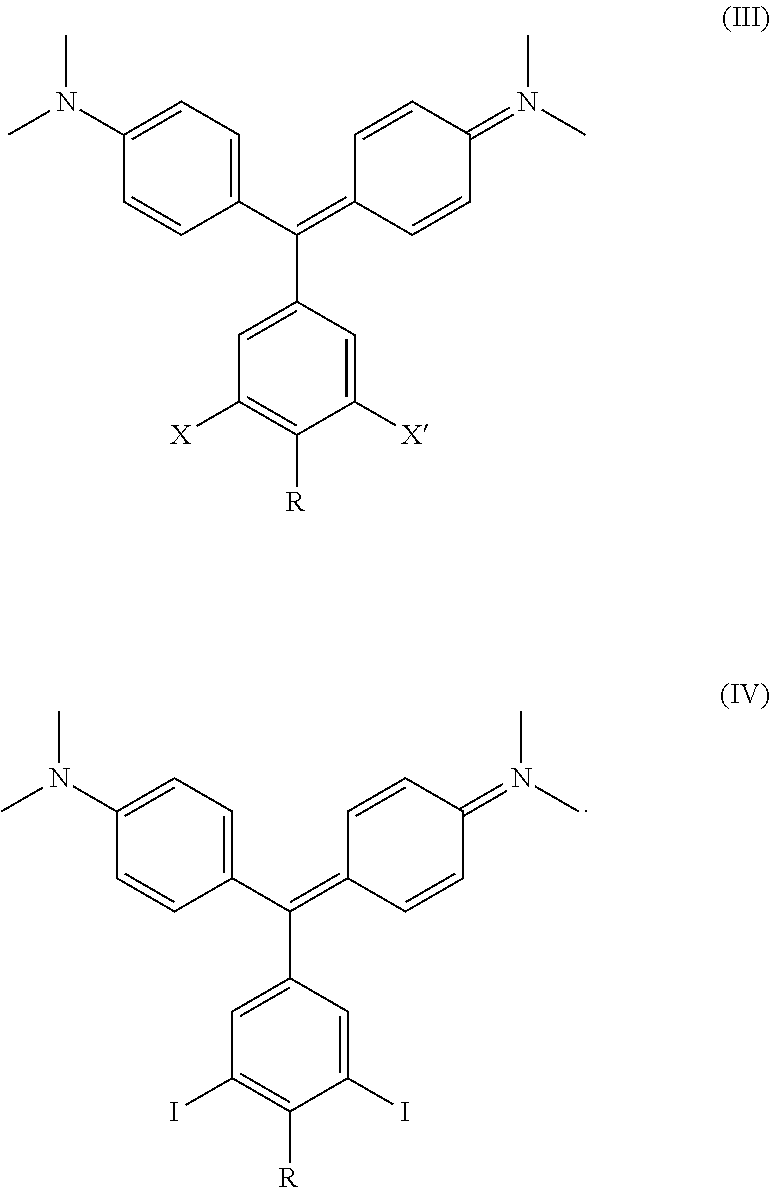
C(C1=CC(I)=C([R])C(I)=C1)(=C1C=CC(=N(C)C)C=C1)C1=CC=C(N(C)C)C=C1.C(C1=CC([X])=C([R])C([X])=C1)(=C1C=CC(=N(C)C)C=C1)C1=CC=C(N(C)C)C=C1
